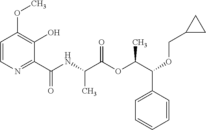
N(C(C(OC(C(C1=CC=CC=C1)OCC1CC1)C)=O)C)C(C1=NC=CC(OC)=C1O)=O
